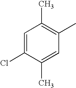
C1=C(Cl)C(C)=CC(C)=C1C
